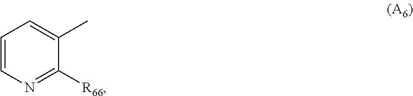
C1=CN=C([R66])C(C)=C1
